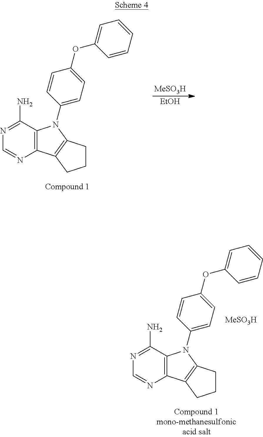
C12=C(C(N)=NC=N1)N(C1=CC=C(OC3=CC=CC=C3)C=C1)C1=C2CCC1.[MeSO3H].[MeSO3H].[EtOH].C12=C(C(N)=NC=N1)N(C1=CC=C(OC3=CC=CC=C3)C=C1)C1=C2CCC1
